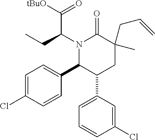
N1(C(CC)C(=O)[tBuO])C(C2=CC=C(Cl)C=C2)C(C2=CC=CC(Cl)=C2)CC(CC=C)(C)C1=O
